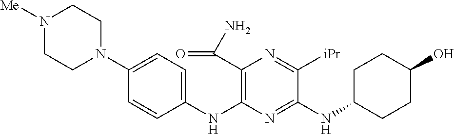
C1(NC2=C(C(N)=O)N=C([iPr])C(NC3CCC(O)CC3)=N2)=CC=C(N2CCN([Me])CC2)C=C1
